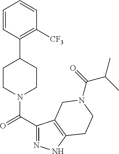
C1CN(C(C2=NNC3=C2CN(C(C(C)C)=O)CC3)=O)CCC1C1=C([CF3])C=CC=C1
